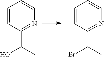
N1=C(C(O)C)C=CC=C1.N1=C(C(Br)C)C=CC=C1
